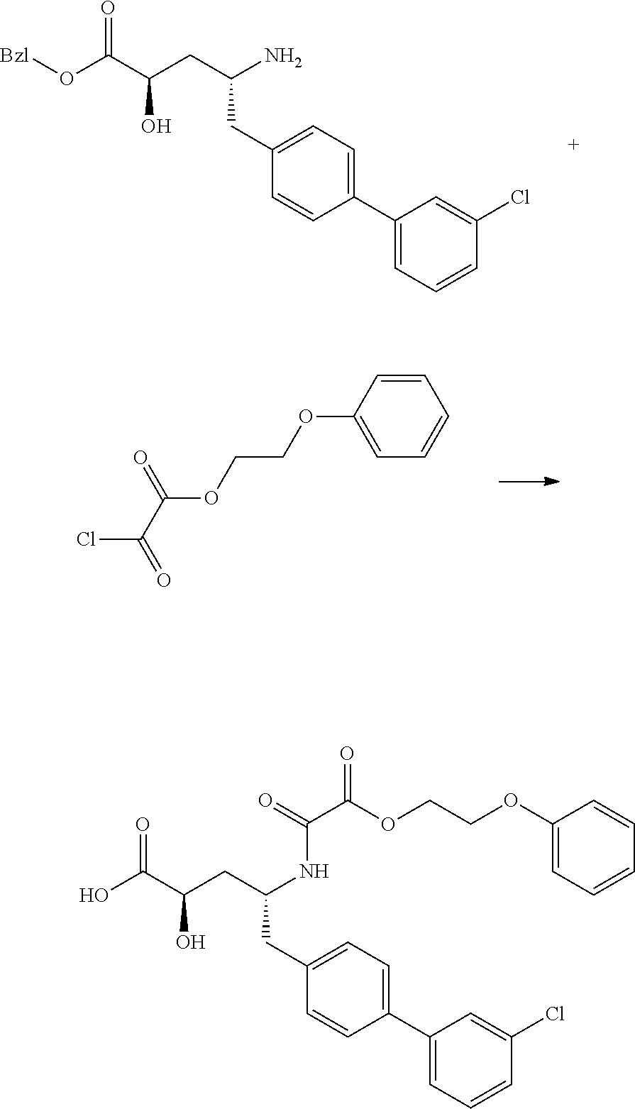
C(C(O)CC(N)CC1=CC=C(C2=CC=CC(Cl)=C2)C=C1)(O[Bzl])=O.O(CCOC(C(Cl)=O)=O)C1=CC=CC=C1.C(COC(C(=O)NC(CC(C(O)=O)O)CC1=CC=C(C2=CC=CC(Cl)=C2)C=C1)=O)OC1=CC=CC=C1
